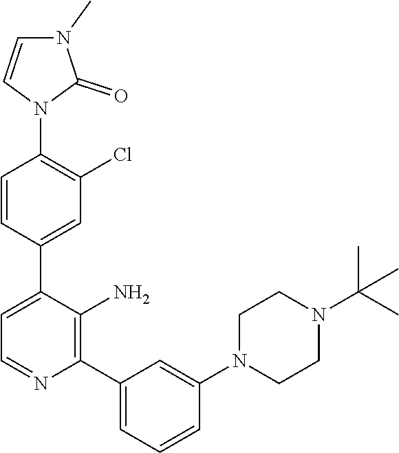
C1=NC(C2=CC=CC(N3CCN(C(C)(C)C)CC3)=C2)=C(N)C(C2=CC(Cl)=C(N3C(=O)N(C)C=C3)C=C2)=C1
